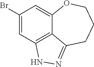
C1(Br)=CC2=C3C(=C1)OCCCC3=NN2
